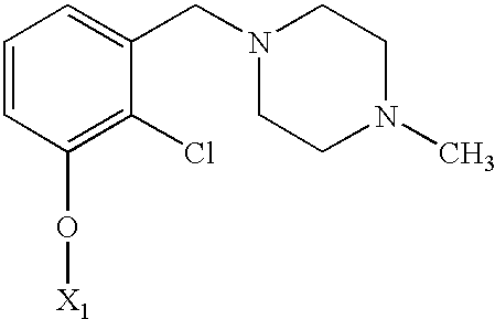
C1=CC(O[X1])=C(Cl)C(CN2CCN(C)CC2)=C1
